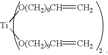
[Ti]([O(CH2)9CH]=C)[O(CH2)9CH]=C
